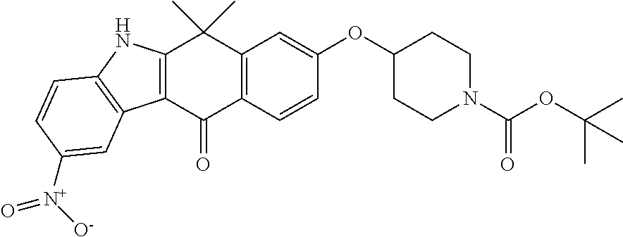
C12=C(C(=O)C3=C(C1(C)C)C=C(OC1CCN(C(=O)OC(C)(C)C)CC1)C=C3)C1=C(N2)C=CC([N+]([O-])=O)=C1
